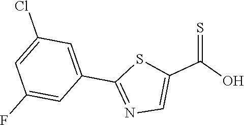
C1(Cl)=CC(F)=CC(C2=NC=C(C(O)=S)S2)=C1
